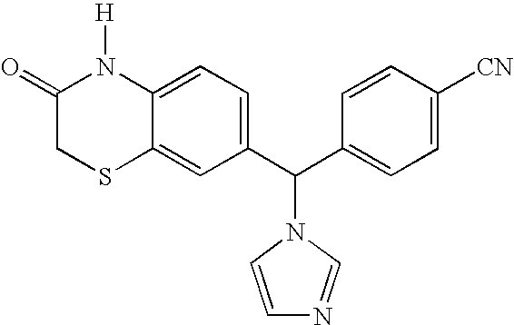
C12=CC(C(C3=CC=C([CN])C=C3)N3C=NC=C3)=CC=C1N([H])C(=O)CS2
